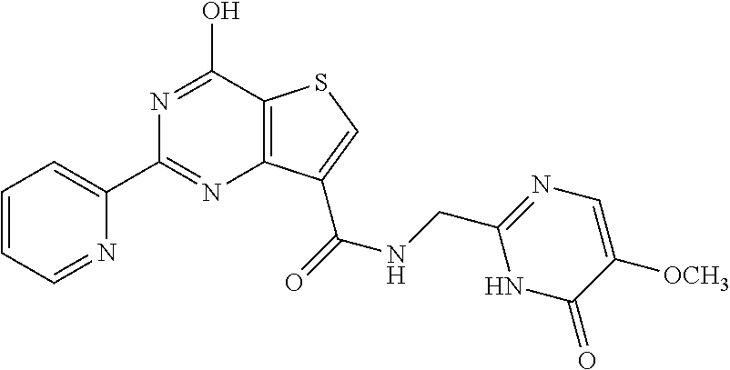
C1(C2=NC3=C(C(O)=N2)SC=C3C(=O)NCC2=NC=C([OCH3])C(=O)N2)=CC=CC=N1
